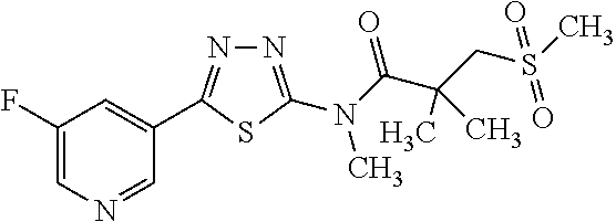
N1=C(N(C(=O)C(CS(C)(=O)=O)(C)C)C)SC(C2=CC(F)=CN=C2)=N1
